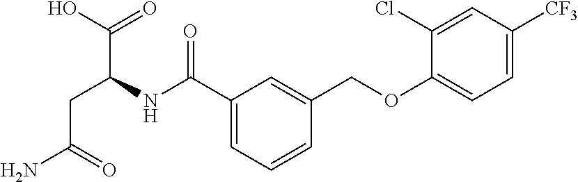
C1(C(NC(CC(N)=O)C(=O)O)=O)=CC=CC(COC2=CC=C([CF3])C=C2Cl)=C1
